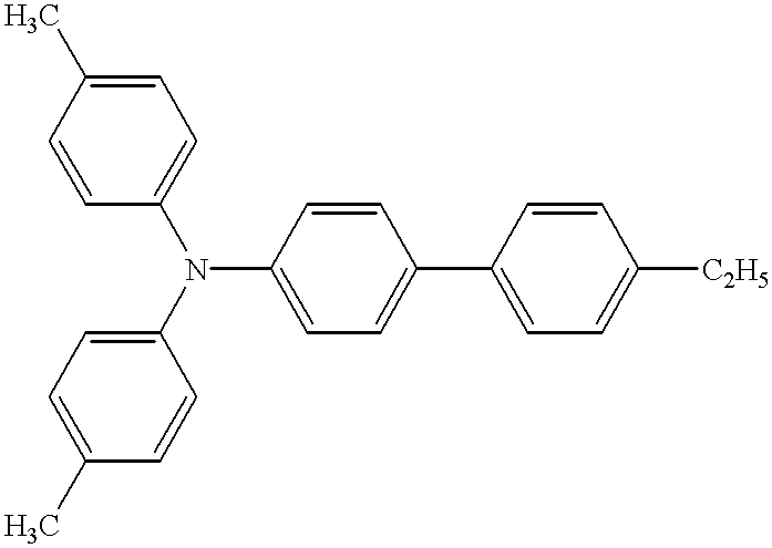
C1=CC(N(C2=CC=C(C)C=C2)C2=CC=C(C3=CC=C([C2H5])C=C3)C=C2)=CC=C1C
